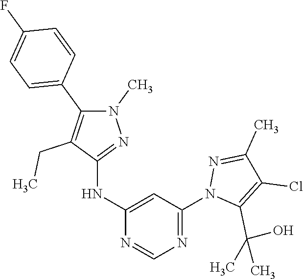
C1(NC2=NN(C)C(C3=CC=C(F)C=C3)=C2CC)=CC(N2C(C(C)(O)C)=C(Cl)C(C)=N2)=NC=N1
